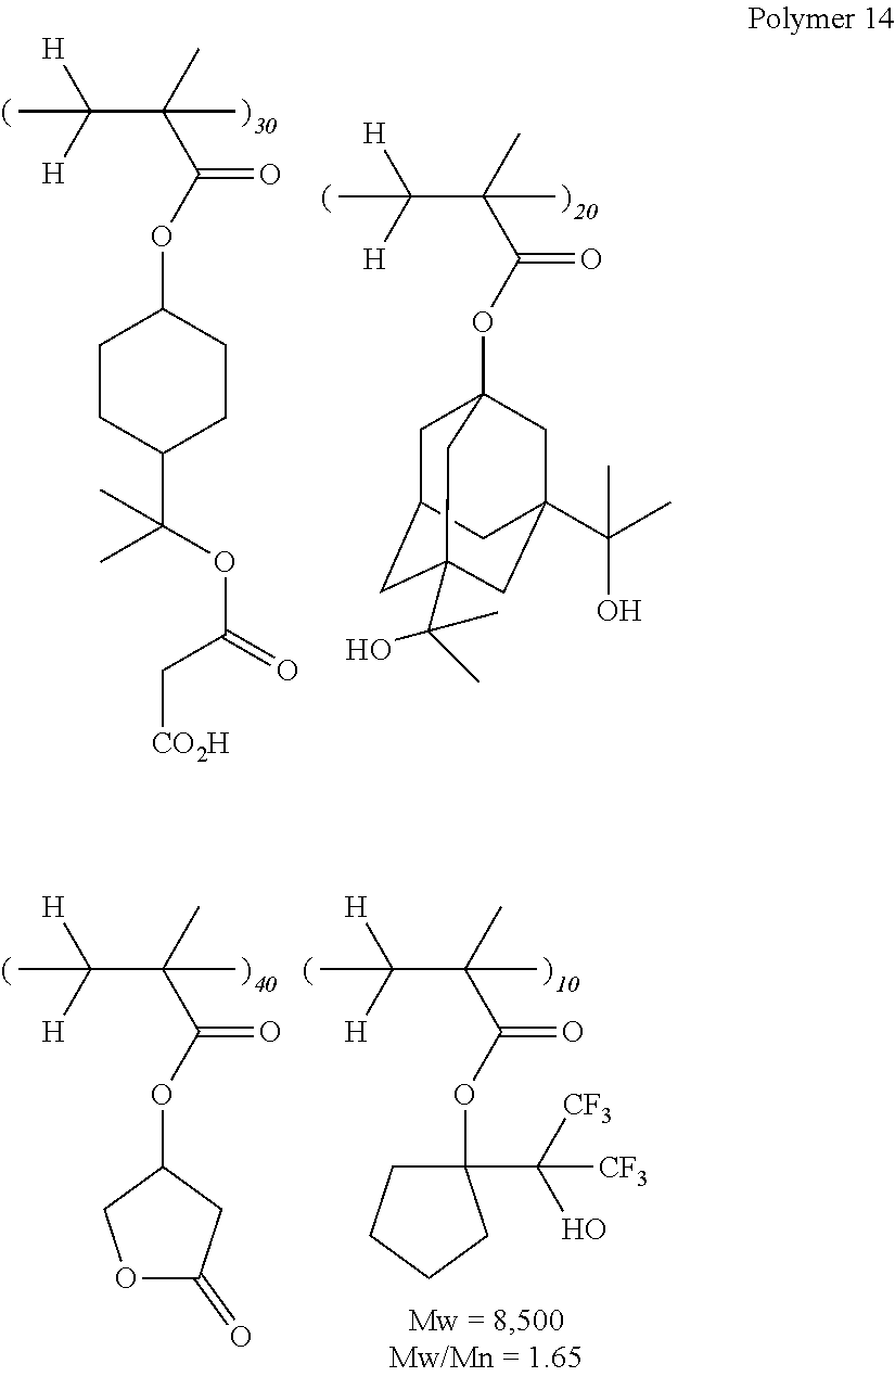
CC([H])([H])C(C)(C(OC1CCC(C(C)(OC(C[CO2H])=O)C)CC1)=O)C.CC([H])([H])C(C)(C(OC12CC3CC(C(C)(C)O)(CC(C(C)(C)O)(C1)C3)C2)=O)C.CC([H])([H])C(C)(C(OC1COC(=O)C1)=O)C.CC([H])([H])C(C)(C(OC1(C([CF3])(O)[CF3])CCCC1)=O)C
